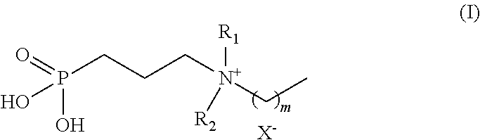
OP(CCC[N+](CC)([R2])[R1])(O)=O.[X-]
